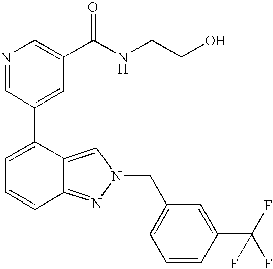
N1=CC(C2=CC=CC3=NN(CC4=CC=CC(C(F)(F)F)=C4)C=C23)=CC(C(NCCO)=O)=C1
